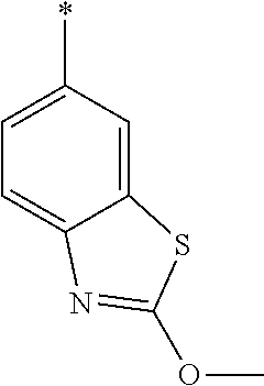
C12=CC(*)=CC=C1N=C(OC)S2
